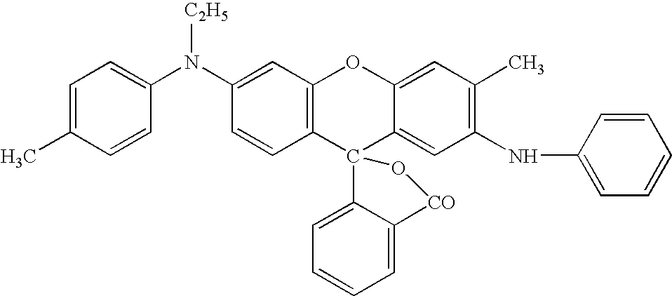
C1(N(C2=CC=C(C)C=C2)[C2H5])=CC2=C(C=C1)C1(C3=CC(NC4=CC=CC=C4)=C(C)C=C3O2)C2=CC=CC=C2[CO]O1
